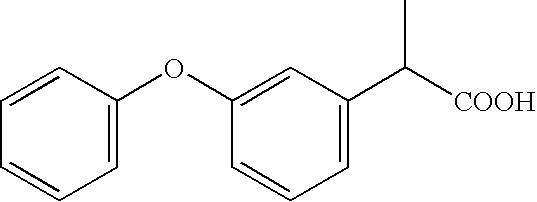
C1=C(OC2=CC(C([COOH])C)=CC=C2)C=CC=C1
